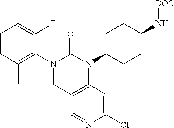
C1(Cl)=CC2=C(C=N1)CN(C1=C(C)C=CC=C1F)C(=O)N2C1CCC(N[BOC])CC1
